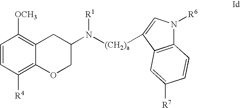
C1=CC([R4])=C2C(=C1[OCH3])CC(N([(CH2)a]C1=CN([R6])C3=C1C=C([R7])C=C3)[R1])CO2
